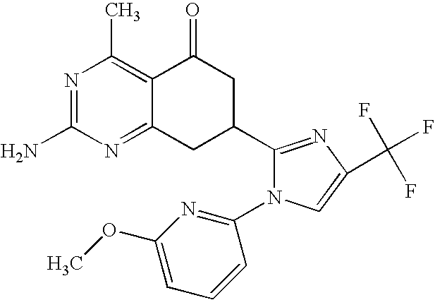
C12=C(C)N=C(N)N=C1CC(C1=NC(C(F)(F)F)=CN1C1=NC(OC)=CC=C1)CC2=O
